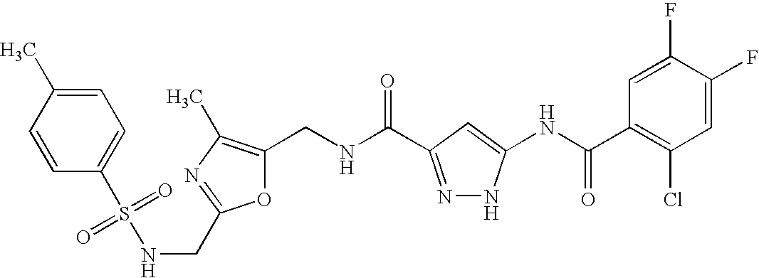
C1(CNC(=O)C2=NNC(NC(C3=C(Cl)C=C(F)C(F)=C3)=O)=C2)=C(C)N=C(CNS(=O)(=O)C2=CC=C(C)C=C2)O1
